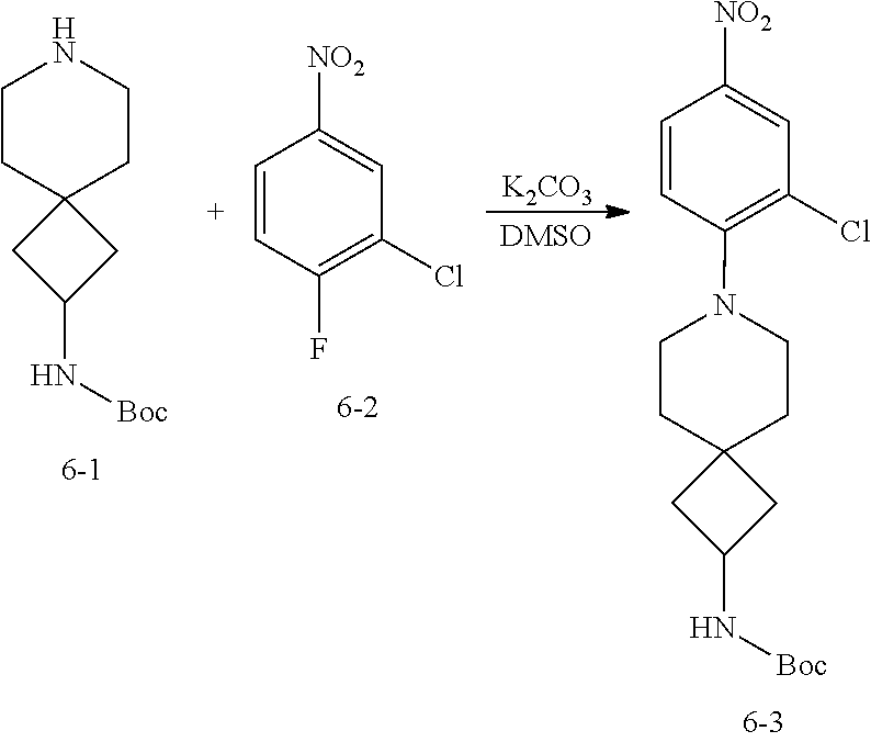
C1CC2(CCN1)CC(N[Boc])C2.C1=CC(F)=C(Cl)C=C1[NO2].[K2CO3].C1CC2(CCN1C1=C(Cl)C=C([NO2])C=C1)CC(N[Boc])C2
